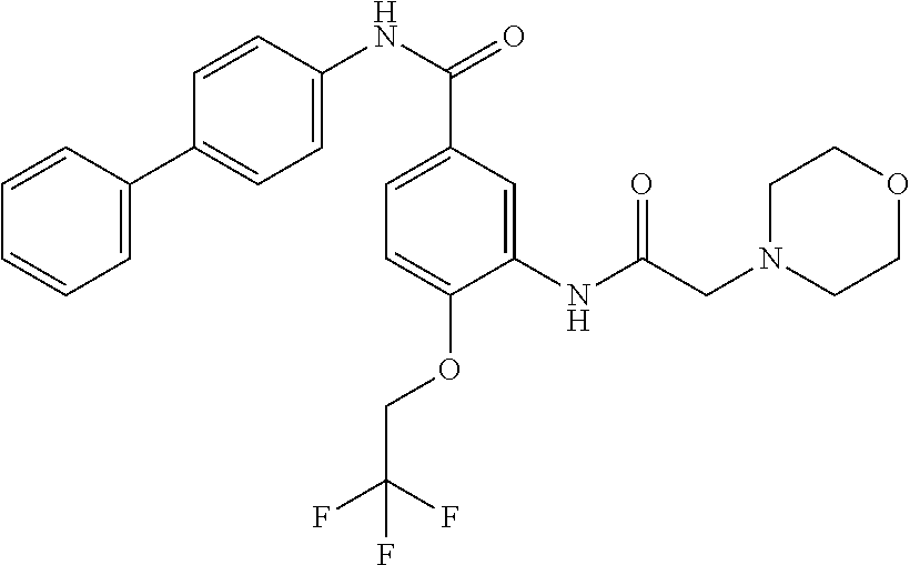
C1=C(C2=CC=C(NC(=O)C3=CC=C(OCC(F)(F)F)C(NC(CN4CCOCC4)=O)=C3)C=C2)C=CC=C1
